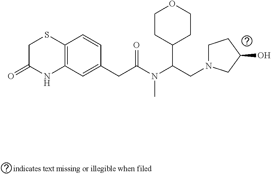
C1(CC(=O)N(C(CN2CCC(O)C2)C2CCOCC2)C)=CC2=C(C=C1)SCC(=O)N2
